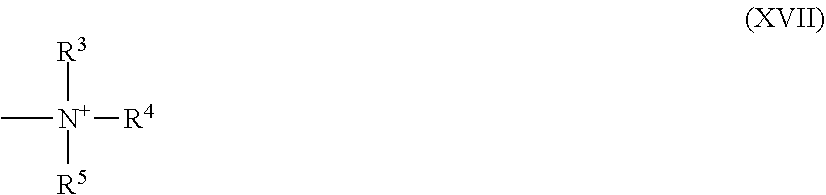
[R3][N+]([R5])(C)[R4]
